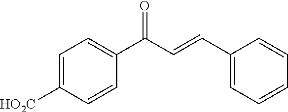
C1=C([HO2C])C=CC(C(C=CC2=CC=CC=C2)=O)=C1
